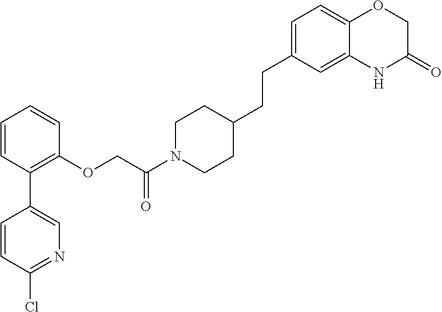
C1=CC(C2=CN=C(Cl)C=C2)=C(OCC(N2CCC(CCC3=CC=C4C(=C3)NC(=O)CO4)CC2)=O)C=C1
